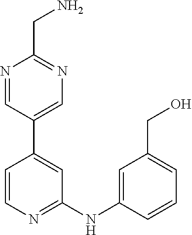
N1=CC(C2=CC(NC3=CC(CO)=CC=C3)=NC=C2)=CN=C1CN
